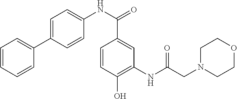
C1=C(C2=CC=CC=C2)C=CC(NC(=O)C2=CC(NC(CN3CCOCC3)=O)=C(O)C=C2)=C1
